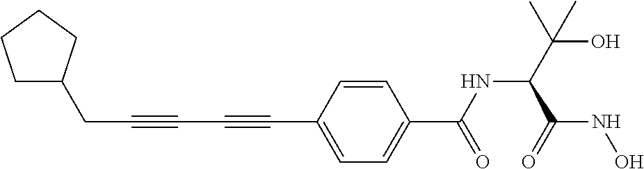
C(C#CC#CC1=CC=C(C(=O)NC(C(NO)=O)C(O)(C)C)C=C1)C1CCCC1
